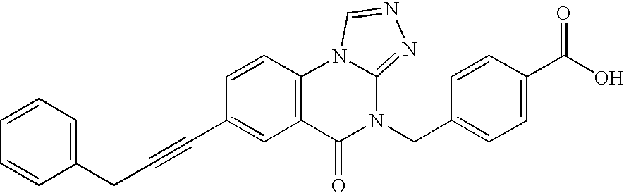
C1=CC=CC(CC#CC2=CC3=C(C=C2)N2C(=NN=C2)N(CC2=CC=C(C(O)=O)C=C2)C3=O)=C1
